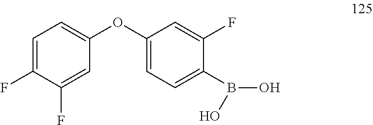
C1=C(F)C(F)=CC(OC2=CC=C(B(O)O)C(F)=C2)=C1
